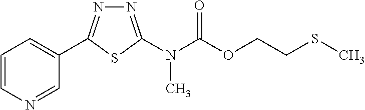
N1=C(N(C(OCCSC)=O)C)SC(C2=CC=CN=C2)=N1
